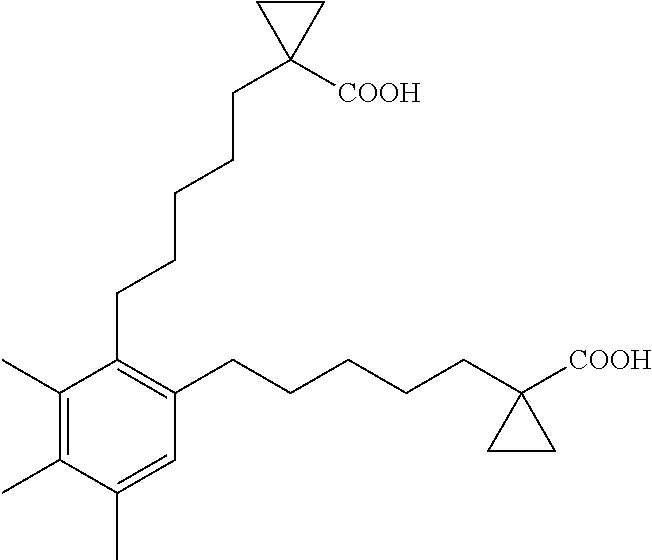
C1(C)=C(C)C(C)=CC(CCCCCC2([COOH])CC2)=C1CCCCCC1([COOH])CC1
